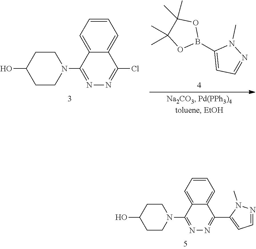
C1=NN(C)C(B2OC(C)(C)C(C)(C)O2)=C1.C1=CC=C2C(=C1)C(Cl)=NN=C2N1CCC(O)CC1.C1=CC=C2C(=C1)C(C1=CC=NN1C)=NN=C2N1CCC(O)CC1
